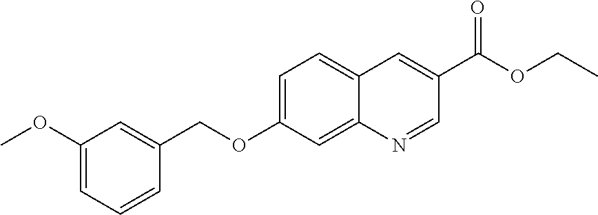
C1(OC)=CC=CC(COC2=CC=C3C(=C2)N=CC(C(OCC)=O)=C3)=C1
